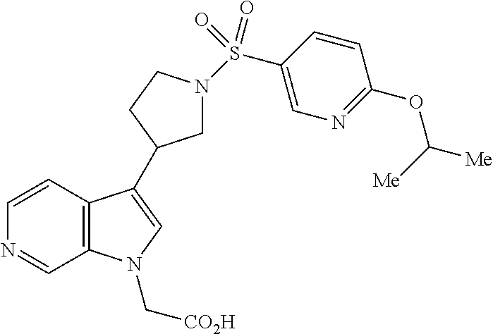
C12=C(C=CN=C1)C(C1CN(S(C3=CN=C(OC([Me])[Me])C=C3)(=O)=O)CC1)=CN2C[CO2H]
